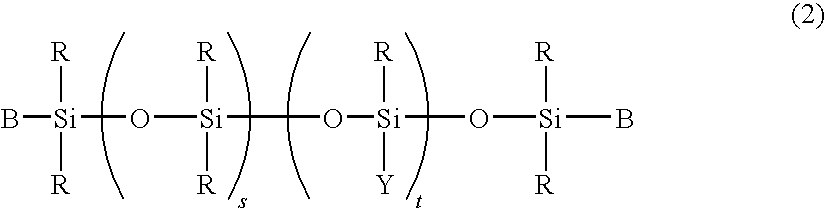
B[Si](O[Si](O[Si]([R])([Y])O[Si]([R])([R])B)([R])[R])([R])[R]
